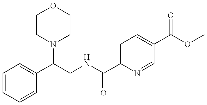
C1=CC=CC(C(N2CCOCC2)CNC(=O)C2=CC=C(C(=O)OC)C=N2)=C1
